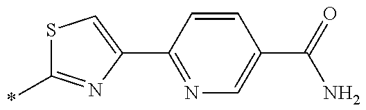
S1C(*)=NC(C2=NC=C(C(=O)N)C=C2)=C1
